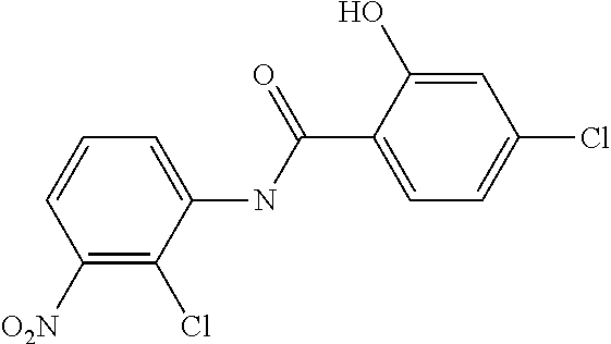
C1([O2N])=C(Cl)C(NC(C2=CC=C(Cl)C=C2O)=O)=CC=C1
